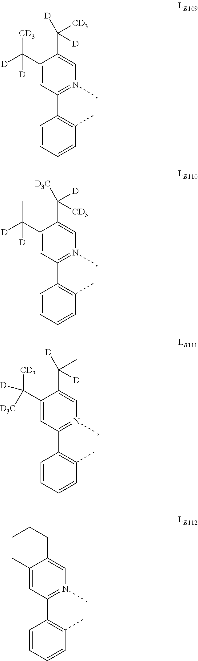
C1(C([D])([CD3])[D])=CC(C2=C(C)C=CC=C2)=N(C)C=C1C([CD3])([D])[D].C1(C([D])(C)[D])=CC(C2=C(C)C=CC=C2)=N(C)C=C1C([D])([CD3])[D3C].C1(C([D])([CD3])[D3C])=CC(C2=C(C)C=CC=C2)=N(C)C=C1C(C)([D])[D].C12=CC(C3=C(C)C=CC=C3)=N(C)C=C1CCCC2
